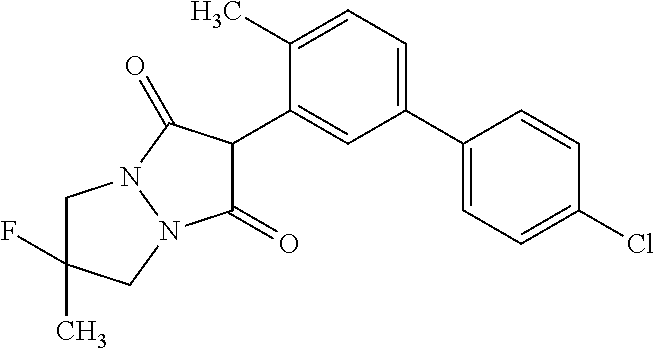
C1(=O)C(C2=CC(C3=CC=C(Cl)C=C3)=CC=C2C)C(=O)N2N1CC(F)(C)C2
